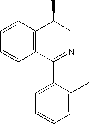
C12=C(C=CC=C1)C(C)CN=C2C1=CC=CC=C1C
